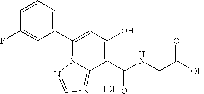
C1(F)=CC(C2=CC(O)=C(C(NCC(O)=O)=O)C3=NC=NN23)=CC=C1.Cl
